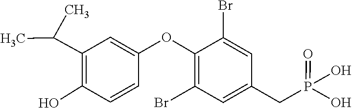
C1=C(OC2=C(Br)C=C(CP(=O)(O)O)C=C2Br)C=CC(O)=C1C(C)C
